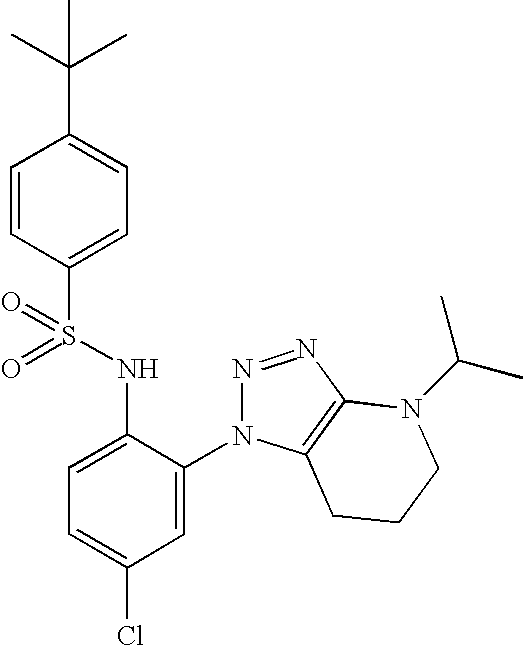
C1=CC(S(NC2=CC=C(Cl)C=C2N2N=NC3=C2CCCN3C(C)C)(=O)=O)=CC=C1C(C)(C)C
